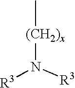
C[(CH2)x]N([R3])[R3]
